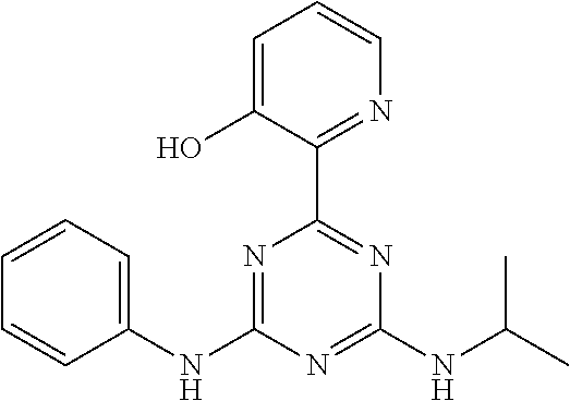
C1(NC2=NC(C3=NC=CC=C3O)=NC(NC(C)C)=N2)=CC=CC=C1
